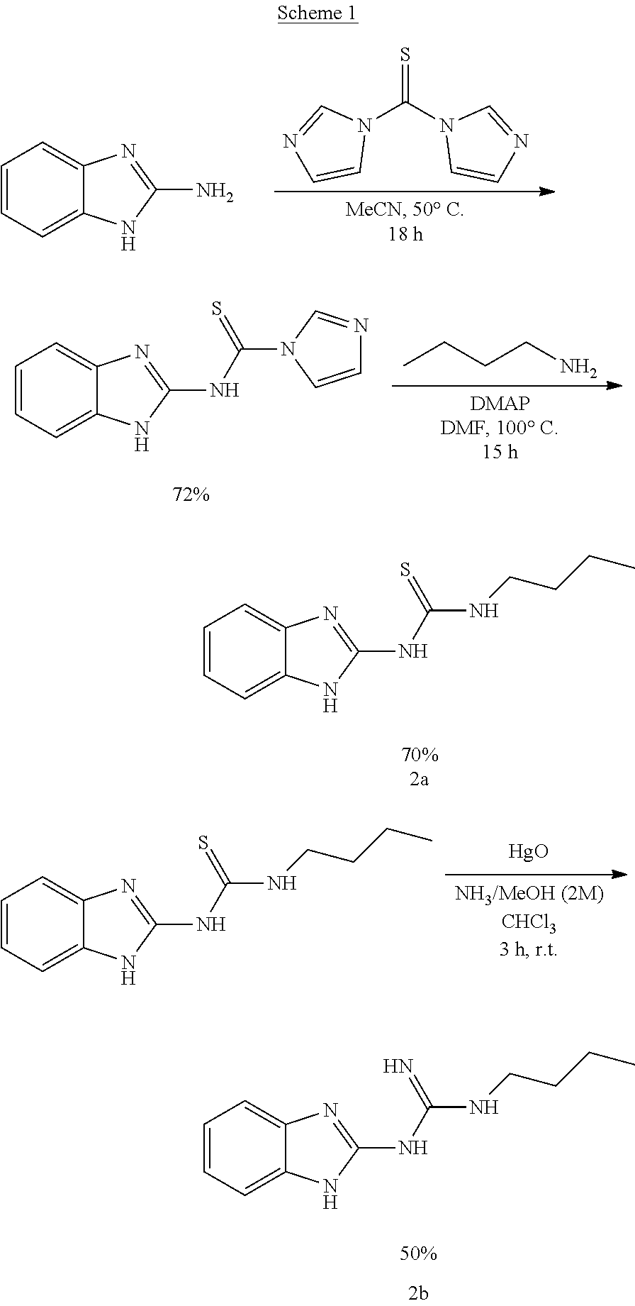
C1=CC=C2C(=C1)N=C(N)N2.S=C(N1C=CN=C1)N1C=NC=C1.C1=CC=C2C(=C1)N=C(NC(=S)N1C=CN=C1)N2.CCCCN.C1=CC=C2C(=C1)N=C(NC(=S)NCCCC)N2.C1=CC=C2C(=C1)N=C(NC(=S)NCCCC)N2.[HgO].C1=CC=C2C(=C1)N=C(NC(=N)NCCCC)N2
